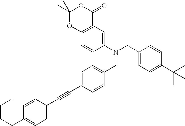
C1(N(CC2=CC=C(C(C)(C)C)C=C2)CC2=CC=C(C#CC3=CC=C(CCCC)C=C3)C=C2)=CC2=C(C=C1)OC(C)(C)OC2=O
